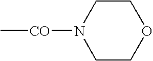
C1COCCN1[CO]C
